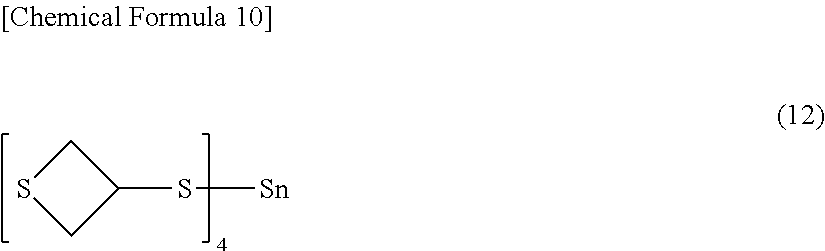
C1SCC1S[Sn]
